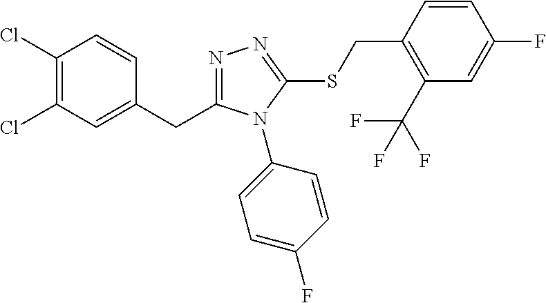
C1(Cl)=C(Cl)C=C(CC2=NN=C(SCC3=C(C(F)(F)F)C=C(F)C=C3)N2C2=CC=C(F)C=C2)C=C1
